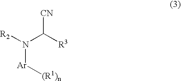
[CN]C(N([Ar][(R1)n])[R2])[R3]
